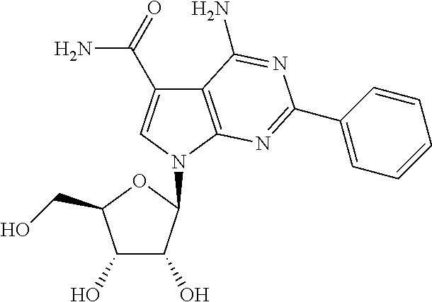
C1(O)C(O)C(N2C=C(C(=O)N)C3=C2N=C(C2=CC=CC=C2)N=C3N)OC1CO
